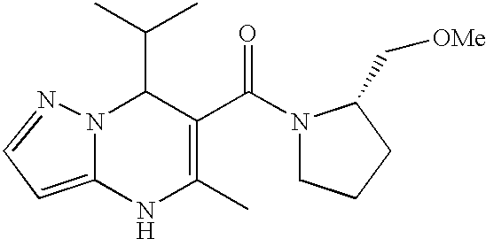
C(C1N2C(=CC=N2)NC(C)=C1C(=O)N1CCCC1C[OMe])(C)C
